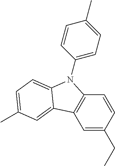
C1=C(CC)C=CC2=C1C1=CC(C)=CC=C1N2C1=CC=C(C)C=C1
